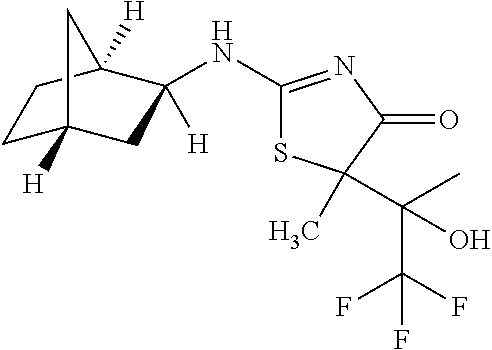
C1C2([H])CC(NC3=NC(=O)C(C(C)(C(F)(F)F)O)(C)S3)([H])C([H])(C1)C2
